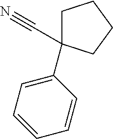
C1C(C2=CC=CC=C2)(C#N)CCC1
